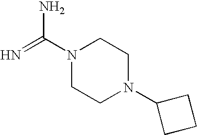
C(N1CCN(C2CCC2)CC1)(N)=N
